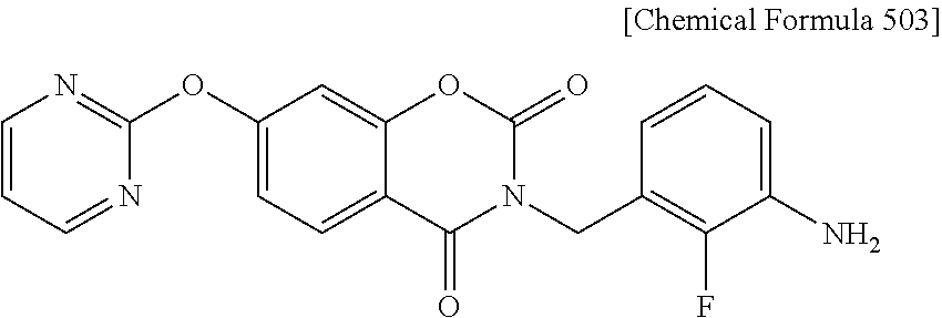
C1=CC=NC(OC2=CC=C3C(=C2)OC(=O)N(CC2=C(F)C(N)=CC=C2)C3=O)=N1
